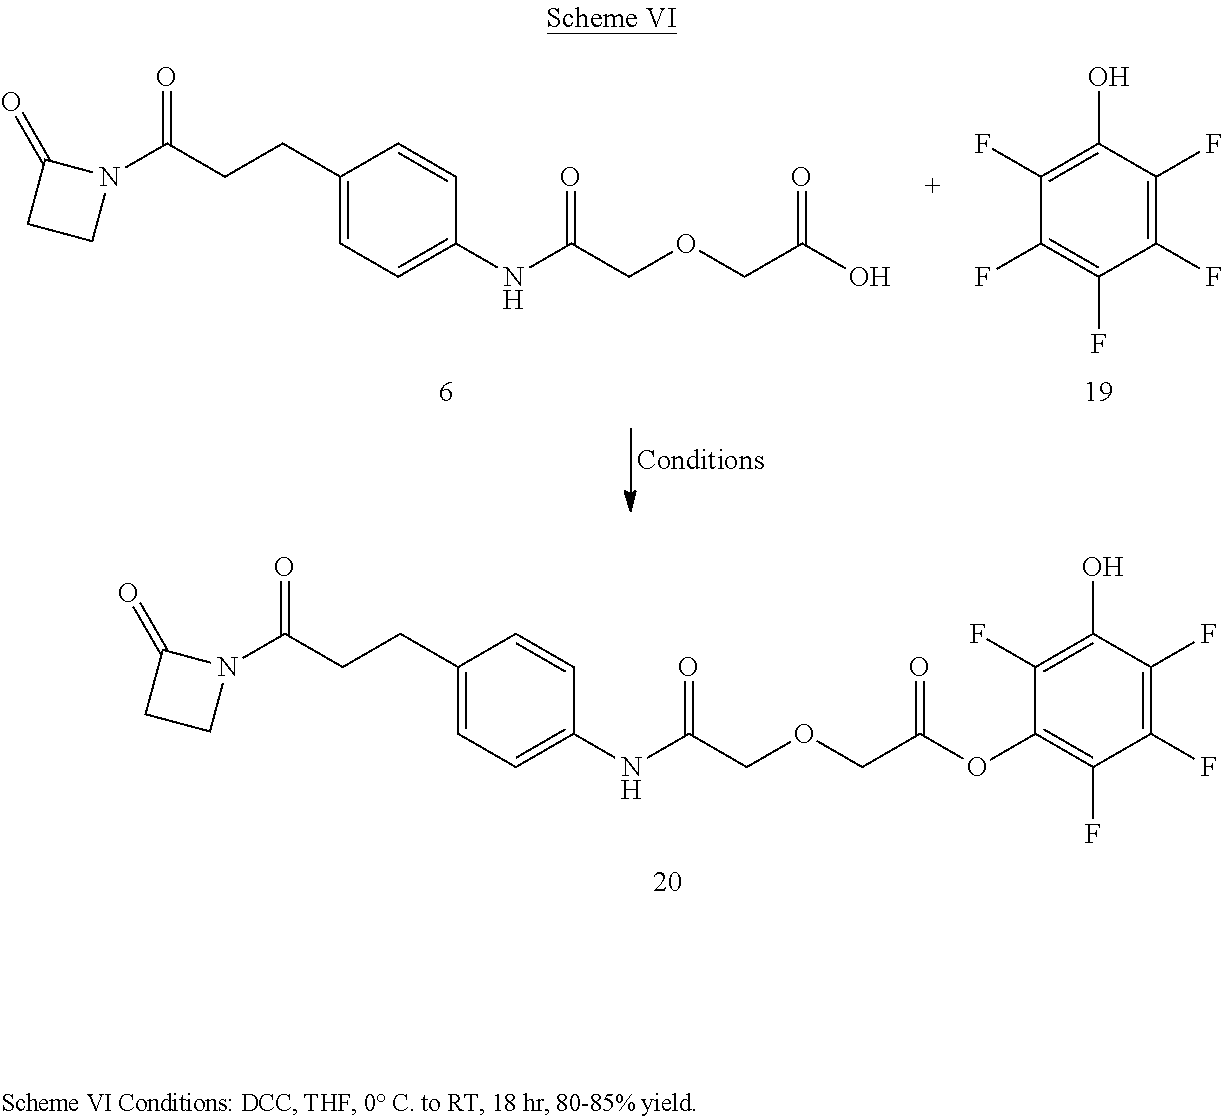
C(C(N1C(=O)CC1)=O)CC1=CC=C(NC(COCC(O)=O)=O)C=C1.C1(F)=C(F)C(O)=C(F)C(F)=C1F.C(C(N1C(=O)CC1)=O)CC1=CC=C(NC(COCC(=O)OC2=C(F)C(F)=C(F)C(O)=C2F)=O)C=C1
